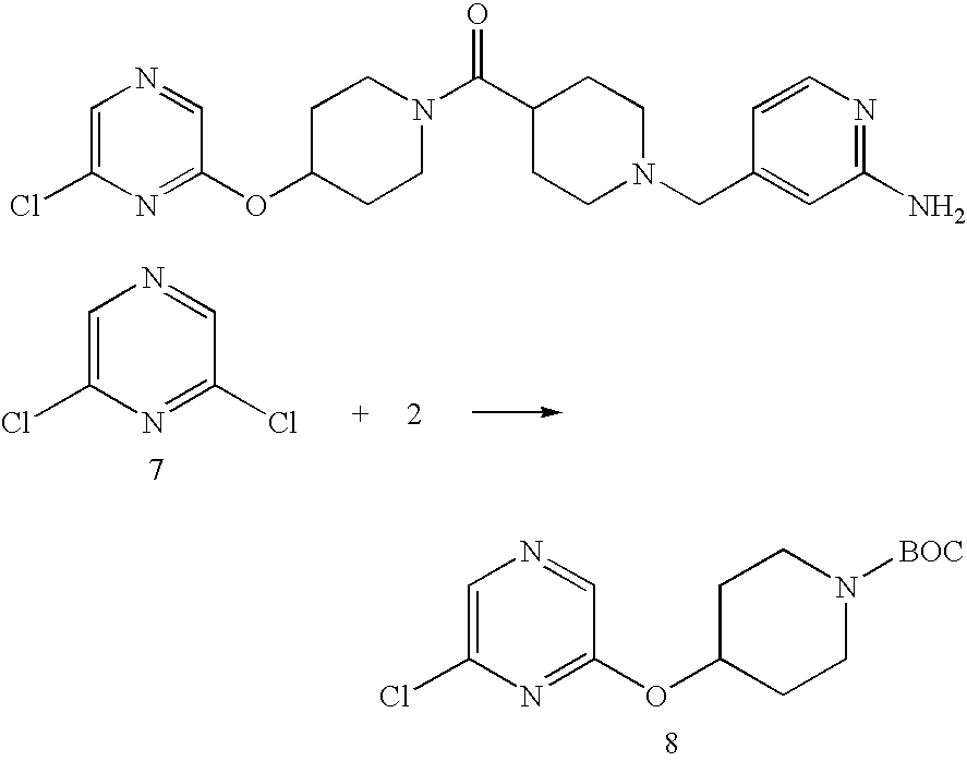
C1=C(Cl)N=C(Cl)C=N1.C1=C(Cl)N=C(OC2CCN([BOC])CC2)C=N1.C1=C(Cl)N=C(OC2CCN(C(C3CCN(CC4=CC(N)=NC=C4)CC3)=O)CC2)C=N1
